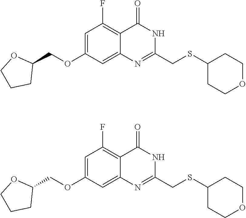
C1(SCC2=NC3=CC(OCC4OCCC4)=CC(F)=C3C(=O)N2)CCOCC1.C1(COC2=CC(F)=C3C(=C2)N=C(CSC2CCOCC2)NC3=O)CCCO1
